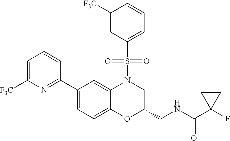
C1=C([F3C])N=C(C2=CC=C3C(=C2)N(S(C2=CC=CC([F3C])=C2)(=O)=O)CC(CNC(=O)C2(F)CC2)O3)C=C1
